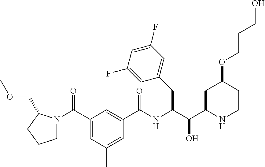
C(NC(C1=CC(C(=O)N2CCCC2COC)=CC(C)=C1)=O)(C(C1NCCC(OCCCO)C1)O)CC1=CC(F)=CC(F)=C1
